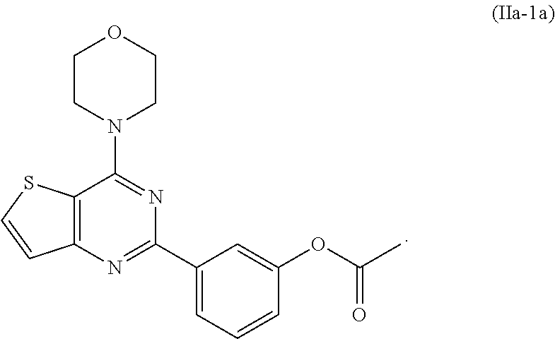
N1(C2=NC(C3=CC=CC(OC(C)=O)=C3)=NC3=C2SC=C3)CCOCC1
